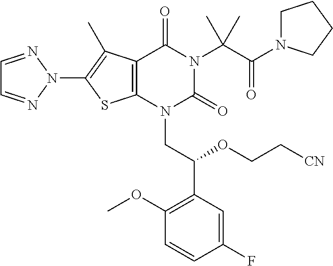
C12=C(N(CC(C3=C(OC)C=CC(F)=C3)OCC[CN])C(=O)N(C(C(N3CCCC3)=O)(C)C)C1=O)SC(N1N=CC=N1)=C2C
